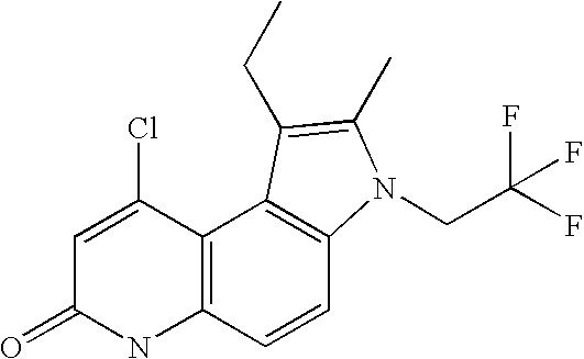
C1=C(Cl)C2=C(NC1=O)C=CC1=C2C(CC)=C(C)N1CC(F)(F)F
